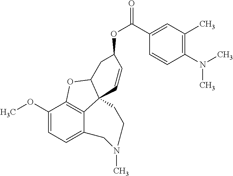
C1(OC)=CC=C2C3=C1OC1C3(C=CC(OC(=O)C3=CC(C)=C(N(C)C)C=C3)C1)CCN(C)C2
